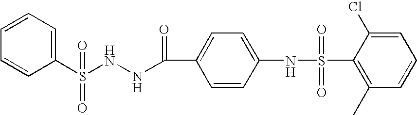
C1=CC(S(NNC(=O)C2=CC=C(NS(C3=C(C)C=CC=C3Cl)(=O)=O)C=C2)(=O)=O)=CC=C1
